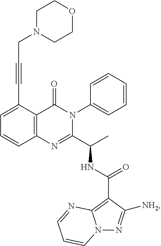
C(#CC1=CC=CC2=C1C(=O)N(C1=CC=CC=C1)C(C(C)NC(C1=C3N(N=C1[NH2])C=CC=N3)=O)=N2)CN1CCOCC1
